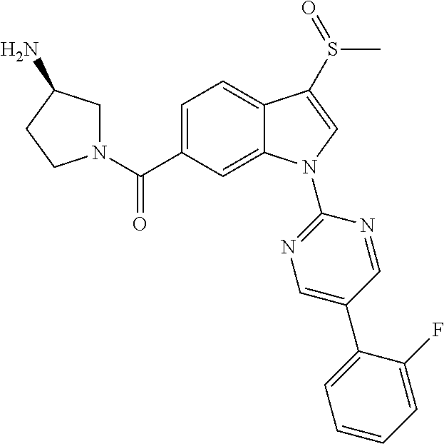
C(C1=CC=C2C(=C1)N(C1=NC=C(C3=CC=CC=C3F)C=N1)C=C2S(=O)C)(=O)N1CC(N)CC1
